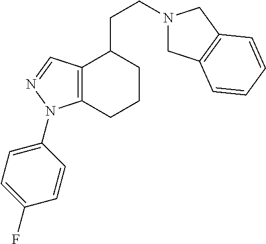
C(CC1C2=C(CCC1)N(C1=CC=C(F)C=C1)N=C2)N1CC2=C(C1)C=CC=C2
